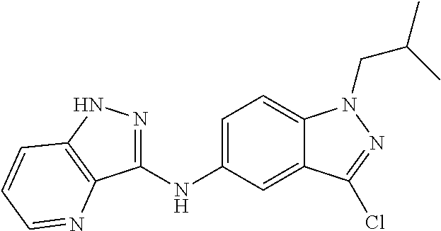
C1(NC2=CC=C3C(=C2)C(Cl)=NN3CC(C)C)=NNC2=C1N=CC=C2
